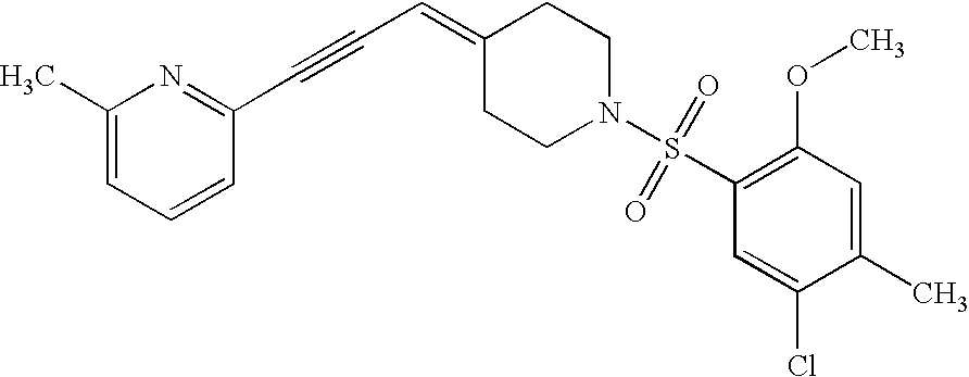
C1(C)=CC=CC(C#CC=C2CCN(S(=O)(=O)C3=C(OC)C=C(C)C(Cl)=C3)CC2)=N1
